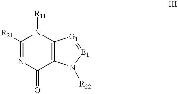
C1([R21])=NC(=O)C2=C(N1[R11])[G1]=[E1]N2[R22]
